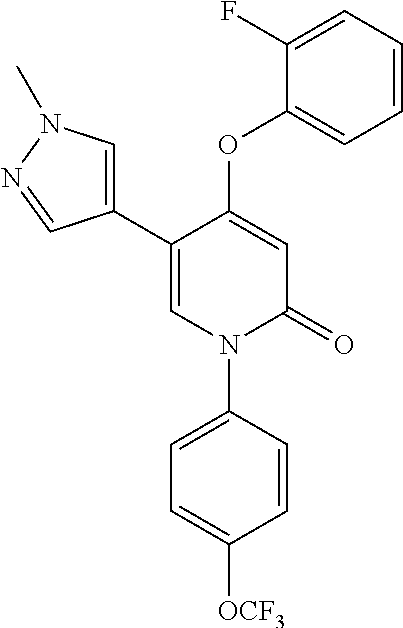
C1=C(OC2=CC=CC=C2F)C(C2=CN(C)N=C2)=CN(C2=CC=C([OCF3])C=C2)C1=O
